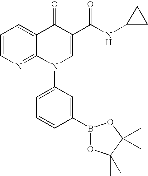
C1=CN=C2C(=C1)C(=O)C(C(NC1CC1)=O)=CN2C1=CC=CC(B2OC(C)(C)C(C)(C)O2)=C1
